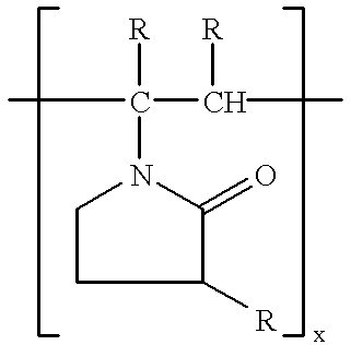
CC(N1CCC([R])C1=O)(C(C)[R])[R]
